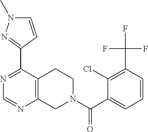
N1=C(C2=NN(C)C=C2)C2=C(N=C1)CN(C(C1=CC=CC(C(F)(F)F)=C1Cl)=O)CC2
